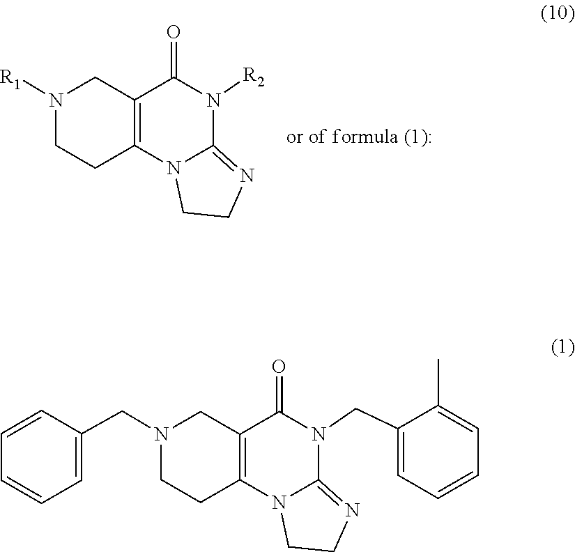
C1CN2C(=N1)N([R2])C(=O)C1=C2CCN([R1])C1.C1CN2C(=N1)N(CC1=CC=CC=C1C)C(=O)C1=C2CCN(CC2=CC=CC=C2)C1
